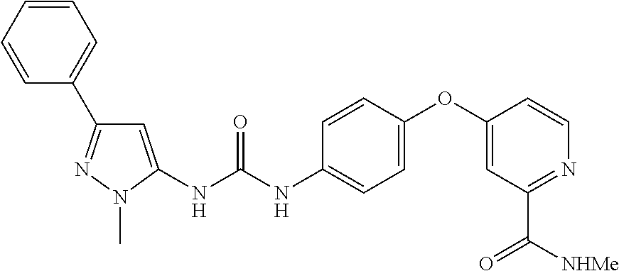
N(C(NC1=CC=C(OC2=CC(C(=O)[NHMe])=NC=C2)C=C1)=O)C1=CC(C2=CC=CC=C2)=NN1C
